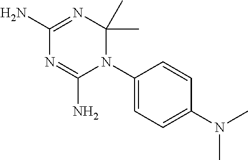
C1(N)=NC(C)(C)N(C2=CC=C(N(C)C)C=C2)C(N)=N1
